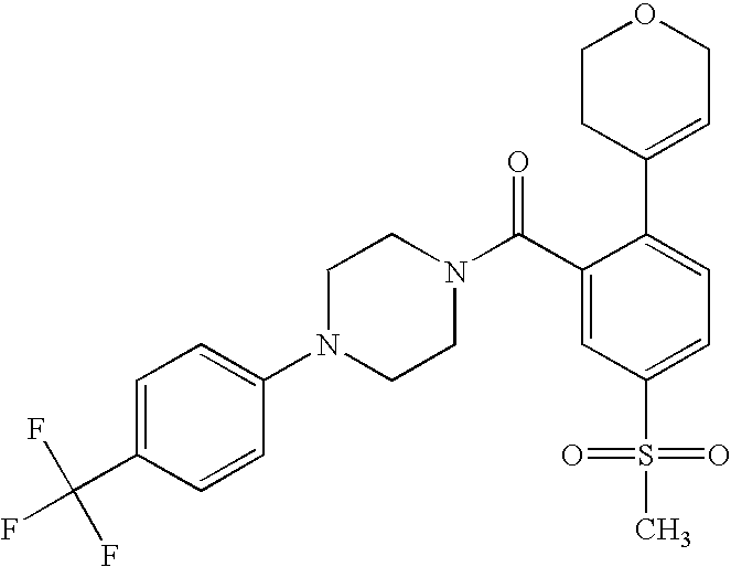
C1(C(F)(F)F)=CC=C(N2CCN(C(C3=CC(S(=O)(=O)C)=CC=C3C3=CCOCC3)=O)CC2)C=C1
